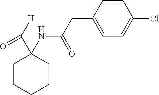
C1CCCCC1(C(=O)[H])NC(CC1=CC=C(Cl)C=C1)=O
